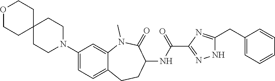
C1=C(N2CCC3(CCOCC3)CC2)C=C2C(=C1)CCC(NC(C1=NNC(CC3=CC=CC=C3)=N1)=O)C(=O)N2C
